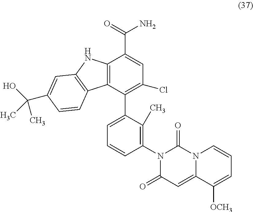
C12=C(C(C3=CC=CC(N4C(=O)C=C5N(C4=O)C=CC=C5[OCH3])=C3C)=C(Cl)C=C1C(=O)N)C1=C(N2)C=C(C(O)(C)C)C=C1
